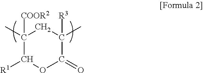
C1(C)([COOR2])C([R1])OC(=O)C(C)([R3])C1
